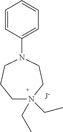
C1=CC=CC=C1N1CCCN(CC)(CC)CC1.[J-]
